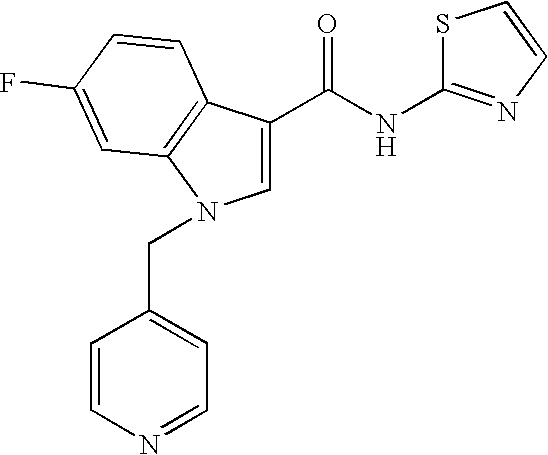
C1(C(NC2=NC=CS2)=O)=CN(CC2=CC=NC=C2)C2=C1C=CC(F)=C2
